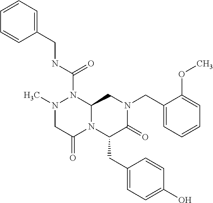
N1(C)CC(=O)N2C(N1C(NCC1=CC=CC=C1)=O)CN(CC1=CC=CC=C1OC)C(=O)C2CC1=CC=C(O)C=C1
